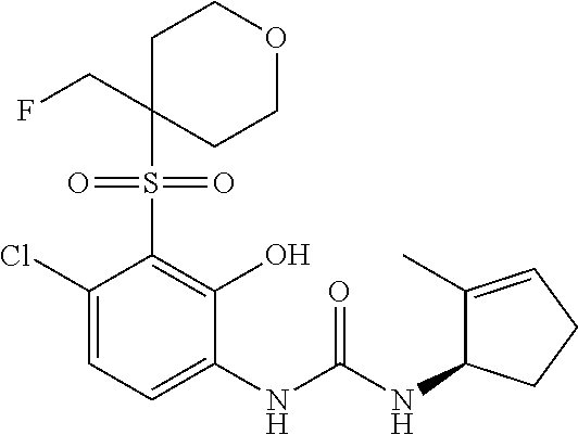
C1(Cl)=CC=C(NC(NC2C(C)=CCC2)=O)C(O)=C1S(=O)(=O)C1(CF)CCOCC1
